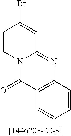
N12C(=NC3=C(C1=O)C=CC=C3)C=C(Br)C=C2
